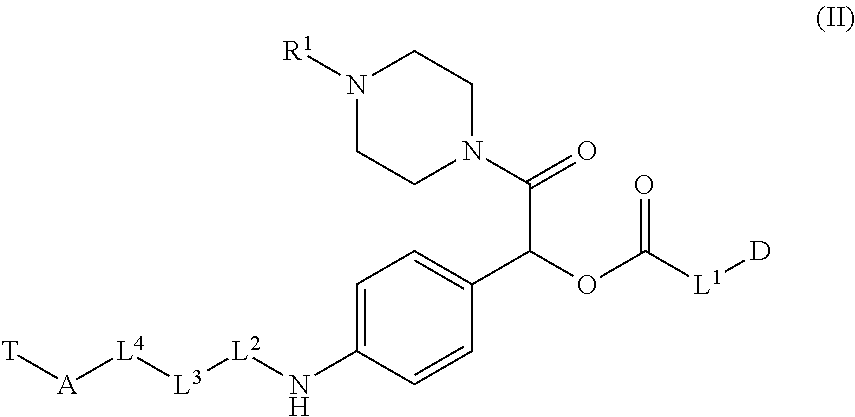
N1([R1])CCN(C(=O)C(OC([L1][D])=O)C2=CC=C(N[L2][L3][L4][A][T])C=C2)CC1
